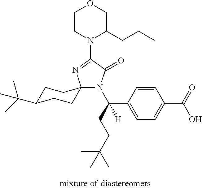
C1C(C(C)(C)C)CCC2(C1)N(C(CCC(C)(C)C)(C1=CC=C(C(=O)O)C=C1)[H])C(=O)C(N1C(CCC)COCC1)=N2
